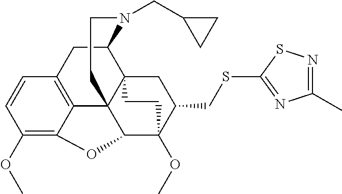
C1(OC)=C2C3=C(C=C1)CC1C45C3(C(C(OC)(C(CSC3=NC(C)=NS3)C4)CC5)O2)CCN1CC1CC1
